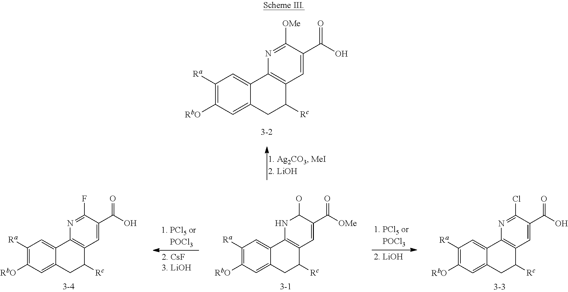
C1([Ra])=C([RbO])C=C2C(=C1)C1=C(C([Rc])C2)C=C(C(O)=O)C([OMe])=N1.C1([Ra])=C([RbO])C=C2C(=C1)C1=C(C([Rc])C2)C=C(C(O)=O)C(Cl)=N1.C1([Ra])=C([RbO])C=C2C(=C1)C1=C(C([Rc])C2)C=C(C([OMe])=O)C(O)N1.C1([Ra])=C([RbO])C=C2C(=C1)C1=C(C([Rc])C2)C=C(C(O)=O)C(F)=N1
